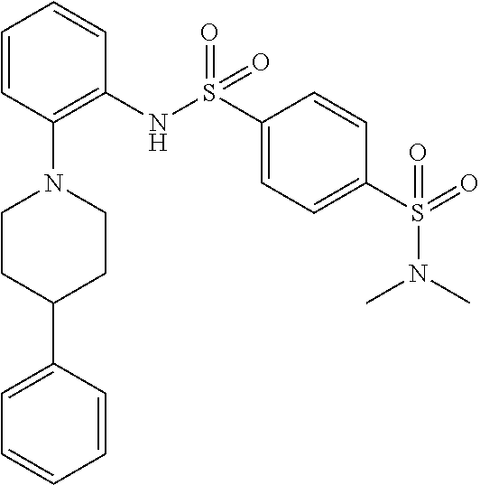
S(=O)(N(C)C)(C1=CC=C(S(=O)(NC2=C(N3CCC(C4=CC=CC=C4)CC3)C=CC=C2)=O)C=C1)=O
